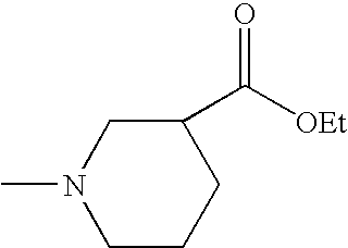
CN1CCCC(C([OEt])=O)C1
